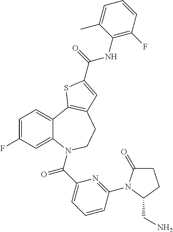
C1=C(F)C=C2C(=C1)C1=C(CCN2C(C2=CC=CC(N3C(=O)CCC3CN)=N2)=O)C=C(C(=O)NC2=C(F)C=CC=C2C)S1
